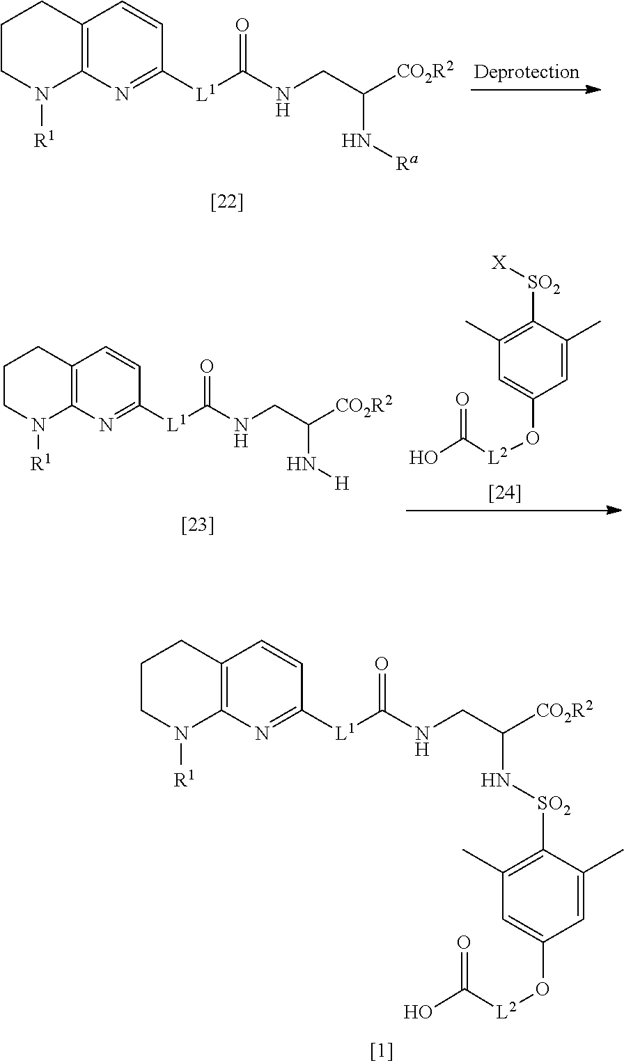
C12=C(N=C([L1]C(NCC([CO2R2])N[Ra])=O)C=C1)N([R1])CCC2.C12=C(N=C([L1]C(NCC([CO2R2])N[H])=O)C=C1)N([R1])CCC2.C1(C)=C([SO2][X])C(C)=CC(O[L2]C(O)=O)=C1.OC([L2]OC1=CC(C)=C([SO2]NC(CNC([L1]C2=NC3=C(C=C2)CCCN3[R1])=O)[CO2R2])C(C)=C1)=O
